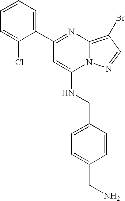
C1=CC=C(C2=NC3=C(Br)C=NN3C(NCC3=CC=C(CN)C=C3)=C2)C(Cl)=C1
